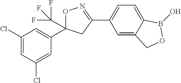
C1(Cl)=CC(Cl)=CC(C2(C(F)(F)F)ON=C(C3=CC=C4C(=C3)COB4O)C2)=C1
